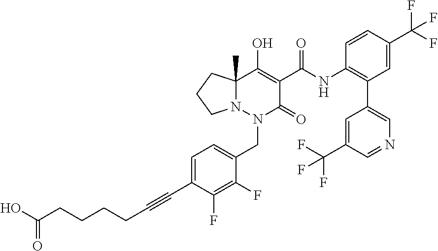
C1(NC(=O)C2=C(O)C3(C)N(N(CC4=CC=C(C#CCCCCC(O)=O)C(F)=C4F)C2=O)CCC3)=C(C2=CN=CC(C(F)(F)F)=C2)C=C(C(F)(F)F)C=C1
